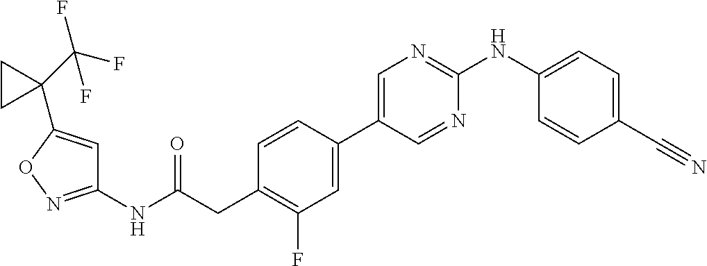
C1=CC(C2=CN=C(NC3=CC=C(C#N)C=C3)N=C2)=CC(F)=C1CC(NC1=NOC(C2(C(F)(F)F)CC2)=C1)=O
